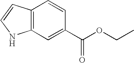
C12=C(C=C(C(OCC)=O)C=C1)NC=C2
